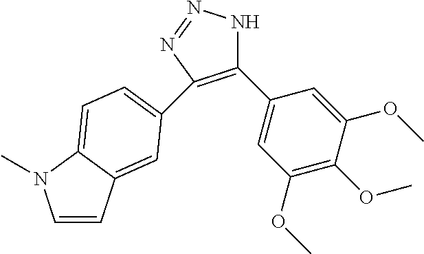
C1(C2=CC(OC)=C(OC)C(OC)=C2)=C(C2=CC=C3C(=C2)C=CN3C)N=NN1
